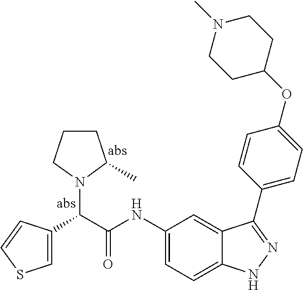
C1(C(C(NC2=CC=C3C(=C2)C(C2=CC=C(OC4CCN(C)CC4)C=C2)=NN3)=O)N2C(C)CCC2)=CSC=C1
